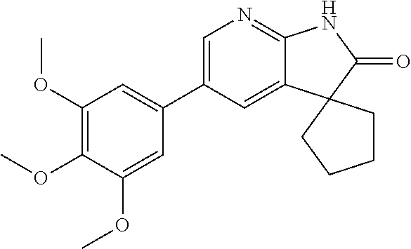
C1=C(C2=CC(OC)=C(OC)C(OC)=C2)C=C2C(=N1)NC(=O)C21CCCC1
